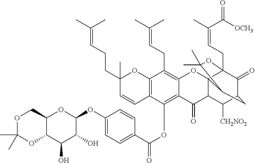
C12=C(OC(C3=CC=C(OC4C(O)C(O)C5C(O4)COC(C)(C)O5)C=C3)=O)C3=C(C(CC=C(C)C)=C1OC14C(C2=O)C([CH2NO2])C2C(=O)C1(CC=C(C)C(=O)[OCH3])OC(C)(C)C4C2)OC(C)(CCC=C(C)C)C=C3
